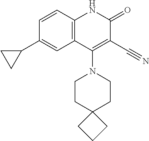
C1=CC2=C(C=C1C1CC1)C(N1CCC3(CC1)CCC3)=C(C#N)C(=O)N2
